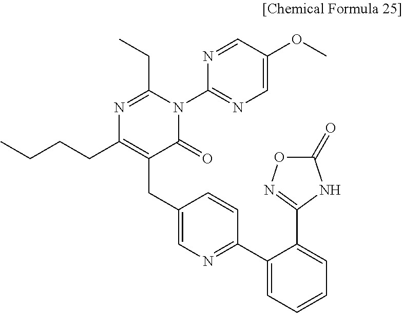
N1=C(CC)N(C2=NC=C(OC)C=N2)C(=O)C(CC2=CN=C(C3=CC=CC=C3C3=NOC(=O)N3)C=C2)=C1CCCC
